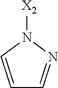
N1([X2])C=CC=N1
